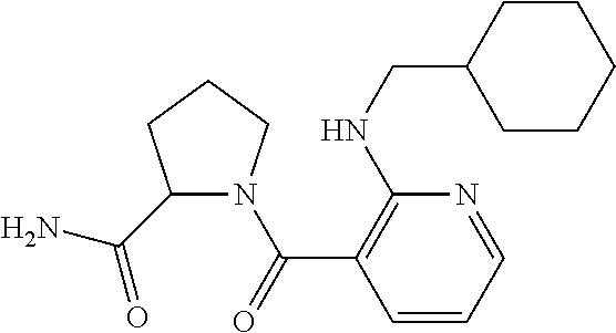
C1=CC=NC(NCC2CCCCC2)=C1C(=O)N1C(C(N)=O)CCC1
